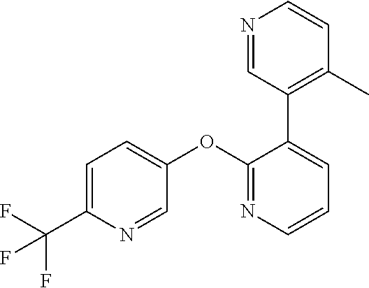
C1=C(C(F)(F)F)N=CC(OC2=NC=CC=C2C2=C(C)C=CN=C2)=C1
